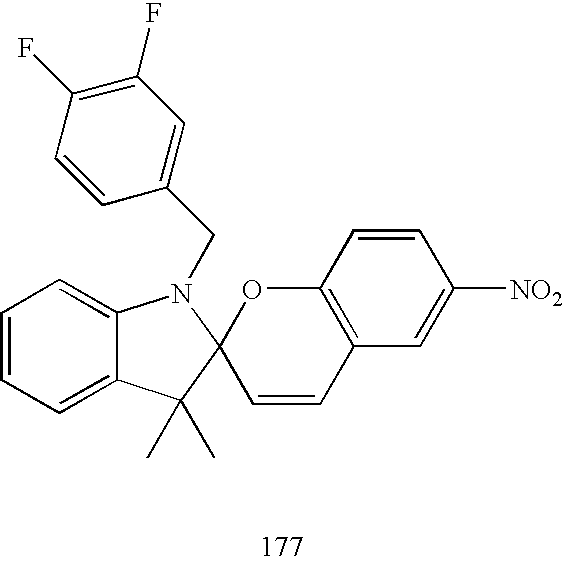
C1=CC(F)=C(F)C=C1CN1C2=CC=CC=C2C(C)(C)C12C=CC1=C(O2)C=CC([NO2])=C1
